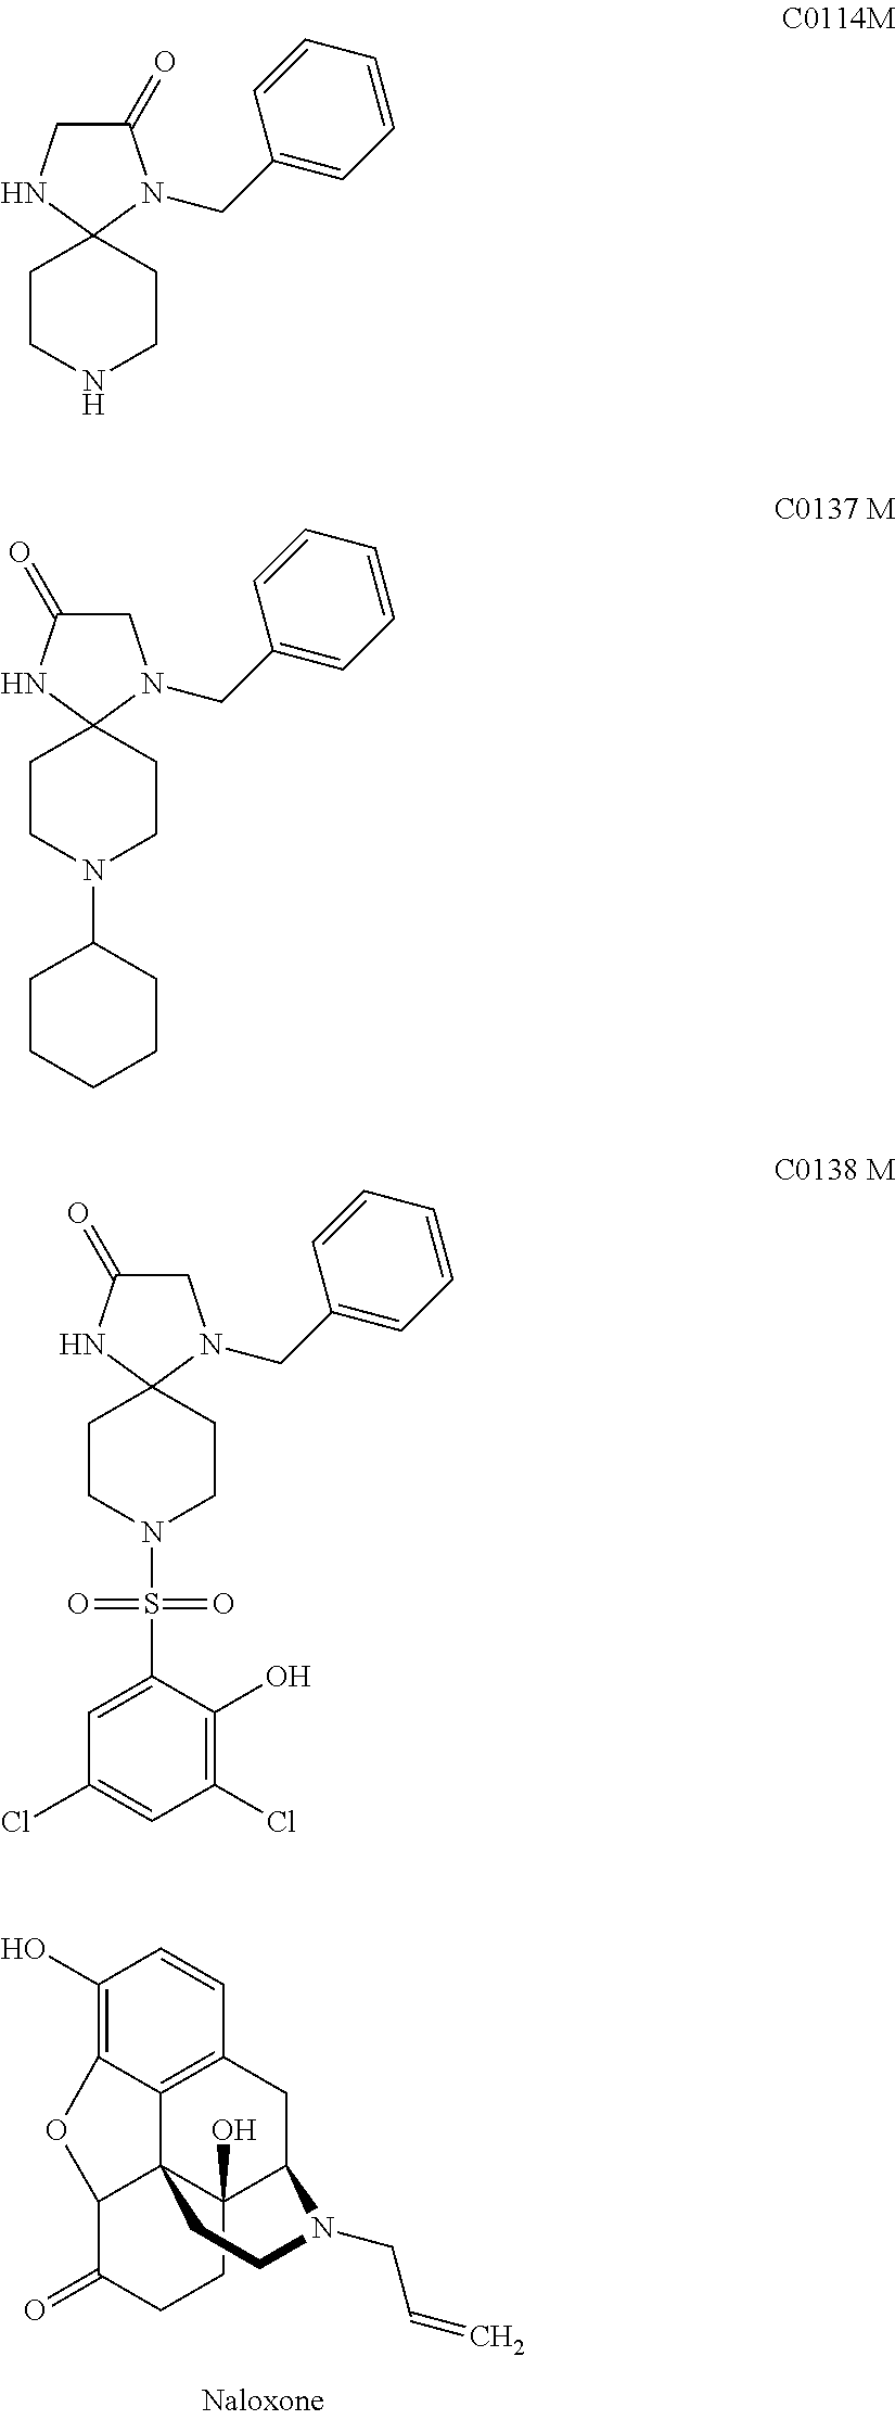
C1(O)=C2C3=C(C=C1)CC1C4(O)C3(C(C(=O)CC4)O2)CCN1CC=C.C1CNCCC12N(CC1=CC=CC=C1)C(=O)CN2.C1CN(C2CCCCC2)CCC12N(CC1=CC=CC=C1)CC(=O)N2.C1CN(S(=O)(=O)C2=CC(Cl)=CC(Cl)=C2O)CCC12N(CC1=CC=CC=C1)CC(=O)N2
